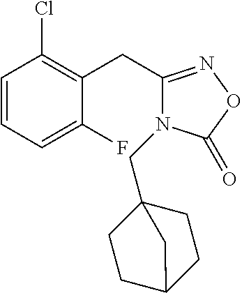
C1=CC=C(F)C(CC2=NOC(=O)N2CC23CCC(CC2)C3)=C1Cl
